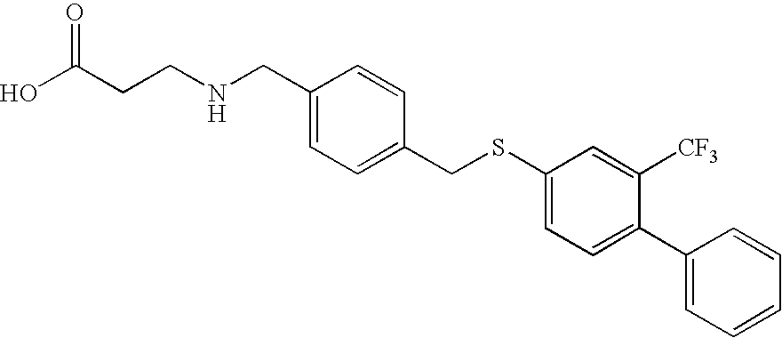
C1(CNCCC(O)=O)=CC=C(CSC2=CC=C(C3=CC=CC=C3)C([CF3])=C2)C=C1
